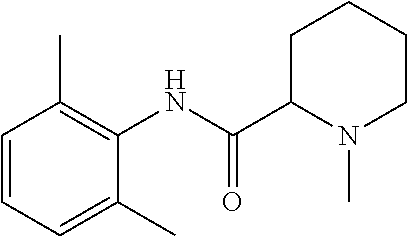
C1=CC=C(C)C(NC(C2N(C)CCCC2)=O)=C1C
